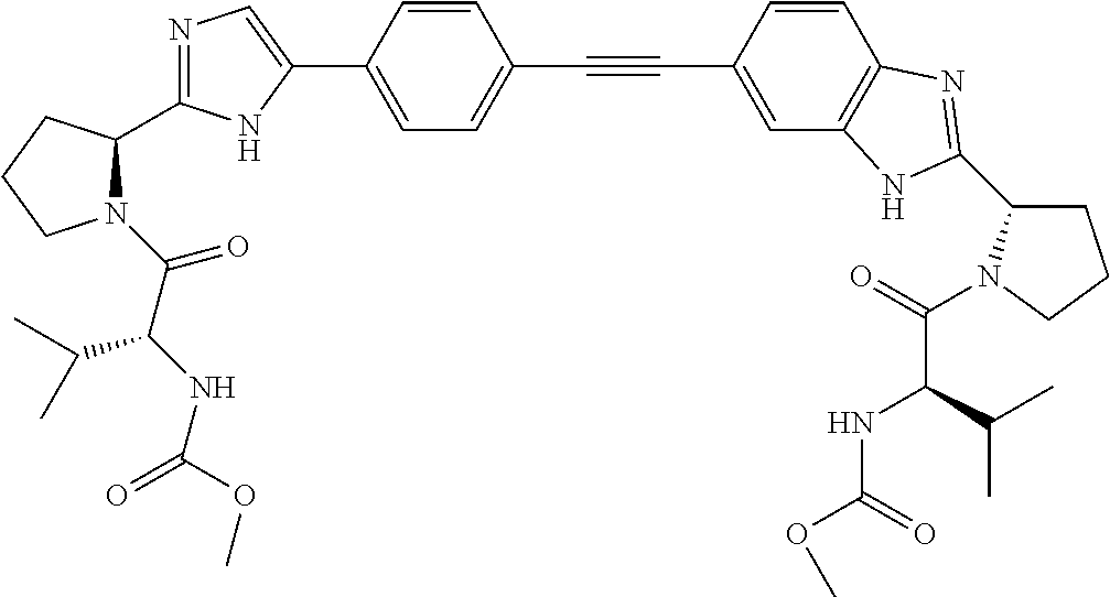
C1=C(C2=CN=C(C3N(C(C(NC(=O)OC)C(C)C)=O)CCC3)N2)C=CC(C#CC2=CC3=C(C=C2)N=C(C2CCCN2C(=O)C(NC(OC)=O)C(C)C)N3)=C1
